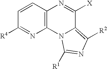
C1=CC([R4])=NC2=C1N=C([X])C1=C([R2])N=C([R1])N21
